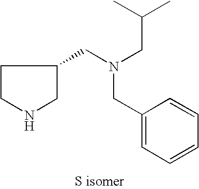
C1(CN(CC2CCNC2)CC(C)C)=CC=CC=C1
